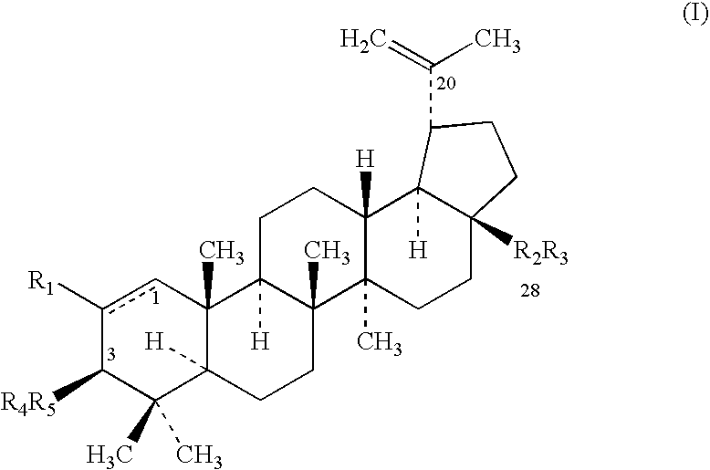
c1([R1])cC2(C)C([H])(C(C)(C)C1[R4R5])CCC1(C)C2([H])CCC2([H])C1(C)CCC1([R2R3])C2([H])C(C(=C)C)CC1
